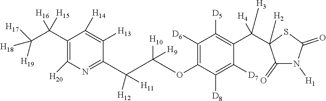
C1(C(C([H18])([H19])[H17])([H16])[H15])=C([H20])N=C(C([H12])([H11])C([H10])(OC2=C([D6])C([D5])=C(C([H3])([H4])C3([H2])C(=O)N([H1])C(=O)S3)C([D7])=C2[D8])[H9])C([H13])=C1[H14]
